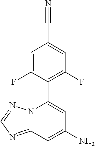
C1=C(F)C(C2=CC(N)=CC3=NC=NN23)=C(F)C=C1C#N
